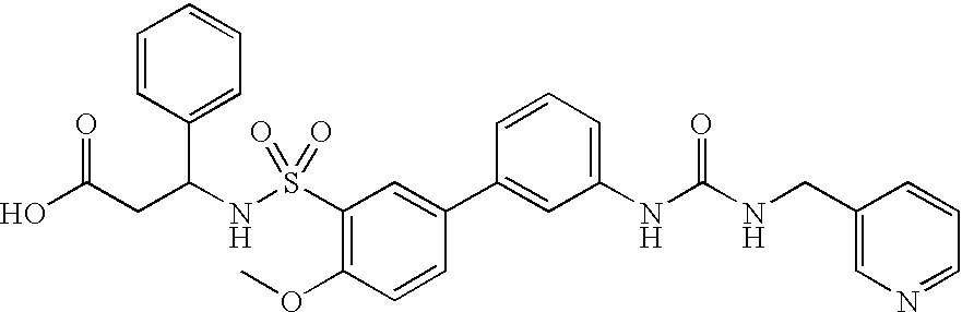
N(C1=CC=CC(C2=CC(S(NC(CC(O)=O)C3=CC=CC=C3)(=O)=O)=C(OC)C=C2)=C1)C(NCC1=CN=CC=C1)=O
